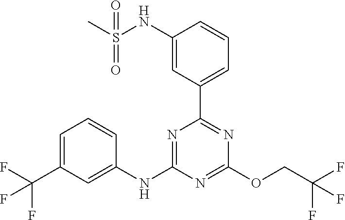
C1(C2=CC=CC(NS(=O)(C)=O)=C2)=NC(OCC(F)(F)F)=NC(NC2=CC(C(F)(F)F)=CC=C2)=N1
